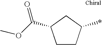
C1CC(*)CC1C(OC)=O
